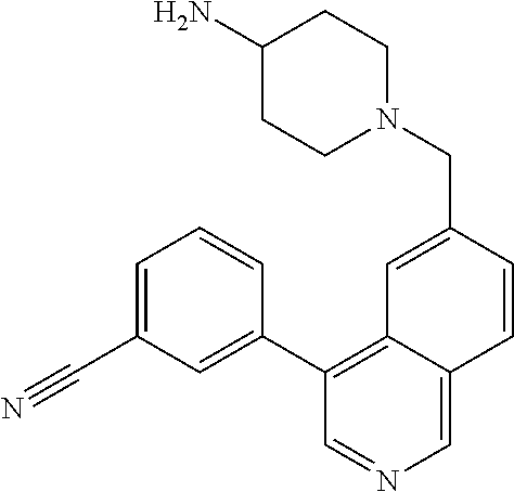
C1=C(C#N)C=C(C2=C3C(=CN=C2)C=CC(CN2CCC(N)CC2)=C3)C=C1
